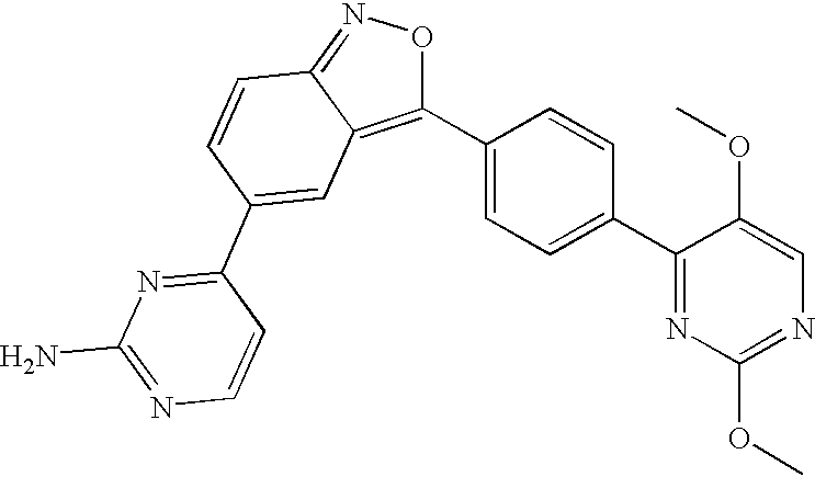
C1(C2=CC=C(C3=C4C(=NO3)C=CC(C3=NC(N)=NC=C3)=C4)C=C2)=NC(OC)=NC=C1OC
